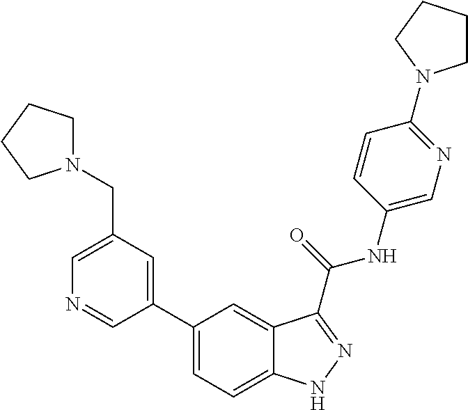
C1(CN2CCCC2)=CN=CC(C2=CC=C3C(=C2)C(C(NC2=CN=C(N4CCCC4)C=C2)=O)=NN3)=C1
